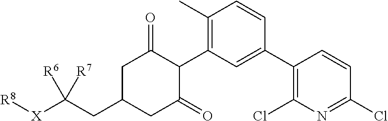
C1(C)=C(C2C(=O)CC(CC([X][R8])([R6])[R7])CC2=O)C=C(C2=C(Cl)N=C(Cl)C=C2)C=C1
